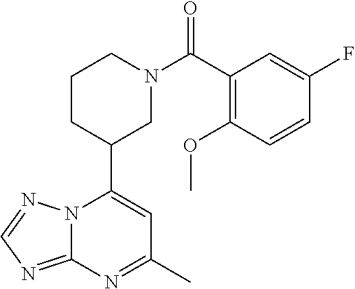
N12C(=NC=N1)N=C(C)C=C2C1CN(C(=O)C2=C(OC)C=CC(F)=C2)CCC1
